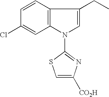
C12=C(C=CC(Cl)=C1)C(CC)=CN2C1=NC([CO2H])=CS1
